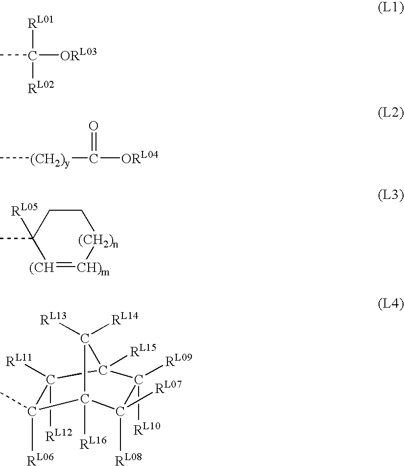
CC([RL02])([RL01])[ORL03].C[(CH2)y]C([ORL04])=O.C1C(C)([RL05])[(CH]=[CH)m][(CH2)n]C1.C1(C)([RL06])C2([RL16])C([RL08])([RL07])C([RL09])([RL10])C([RL15])(C1([RL11])[RL12])C2([RL13])[RL14]
